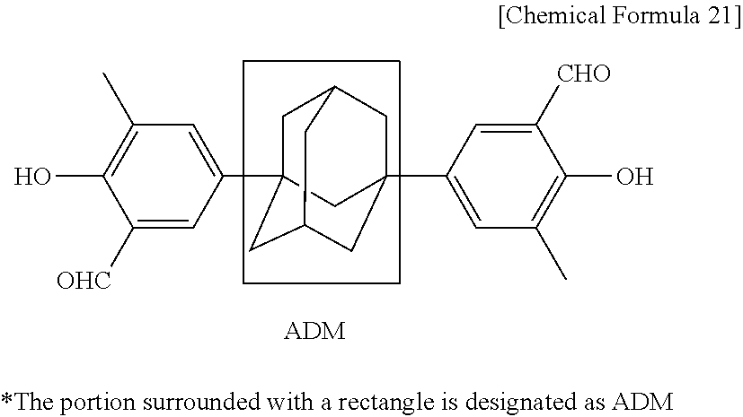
C1([OHC])=CC(C23CC4CC(C5=CC(C)=C(O)C([CHO])=C5)(CC(C2)C4)C3)=CC(C)=C1O.[ADM]
